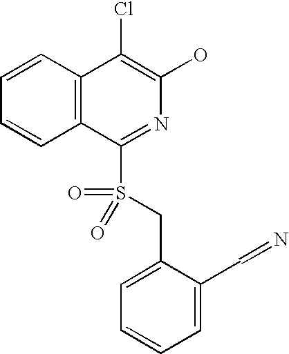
C12=C(C(Cl)=C(O)N=C1S(CC1=CC=CC=C1C=N)(=O)=O)C=CC=C2
